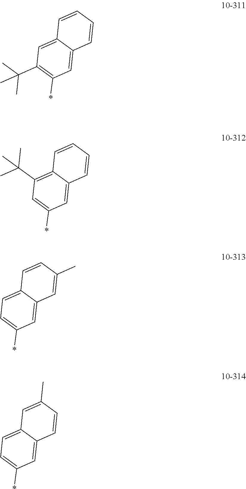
C1=C2C(=CC(C(C)(C)C)=C1*)C=CC=C2.C1=C2C(=C(C(C)(C)C)C=C1*)C=CC=C2.C1=C2C(=CC=C1*)C=CC(C)=C2.C1=C2C(=CC=C1*)C=C(C)C=C2
